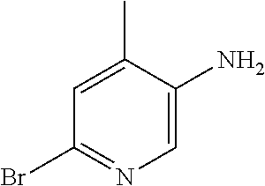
C1(N)=CN=C(Br)C=C1C
